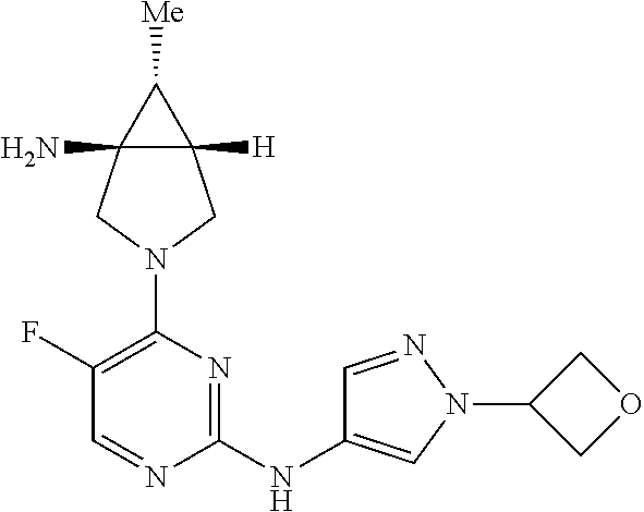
C12(N)C([H])(C1[Me])CN(C1=C(F)C=NC(NC3=CN(C4COC4)N=C3)=N1)C2
